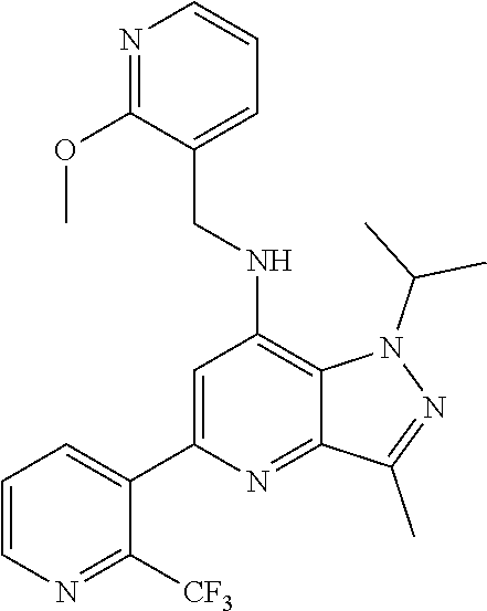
C1=CN=C([CF3])C(C2=CC(NCC3=CC=CN=C3OC)=C3C(=N2)C(C)=NN3C(C)C)=C1
